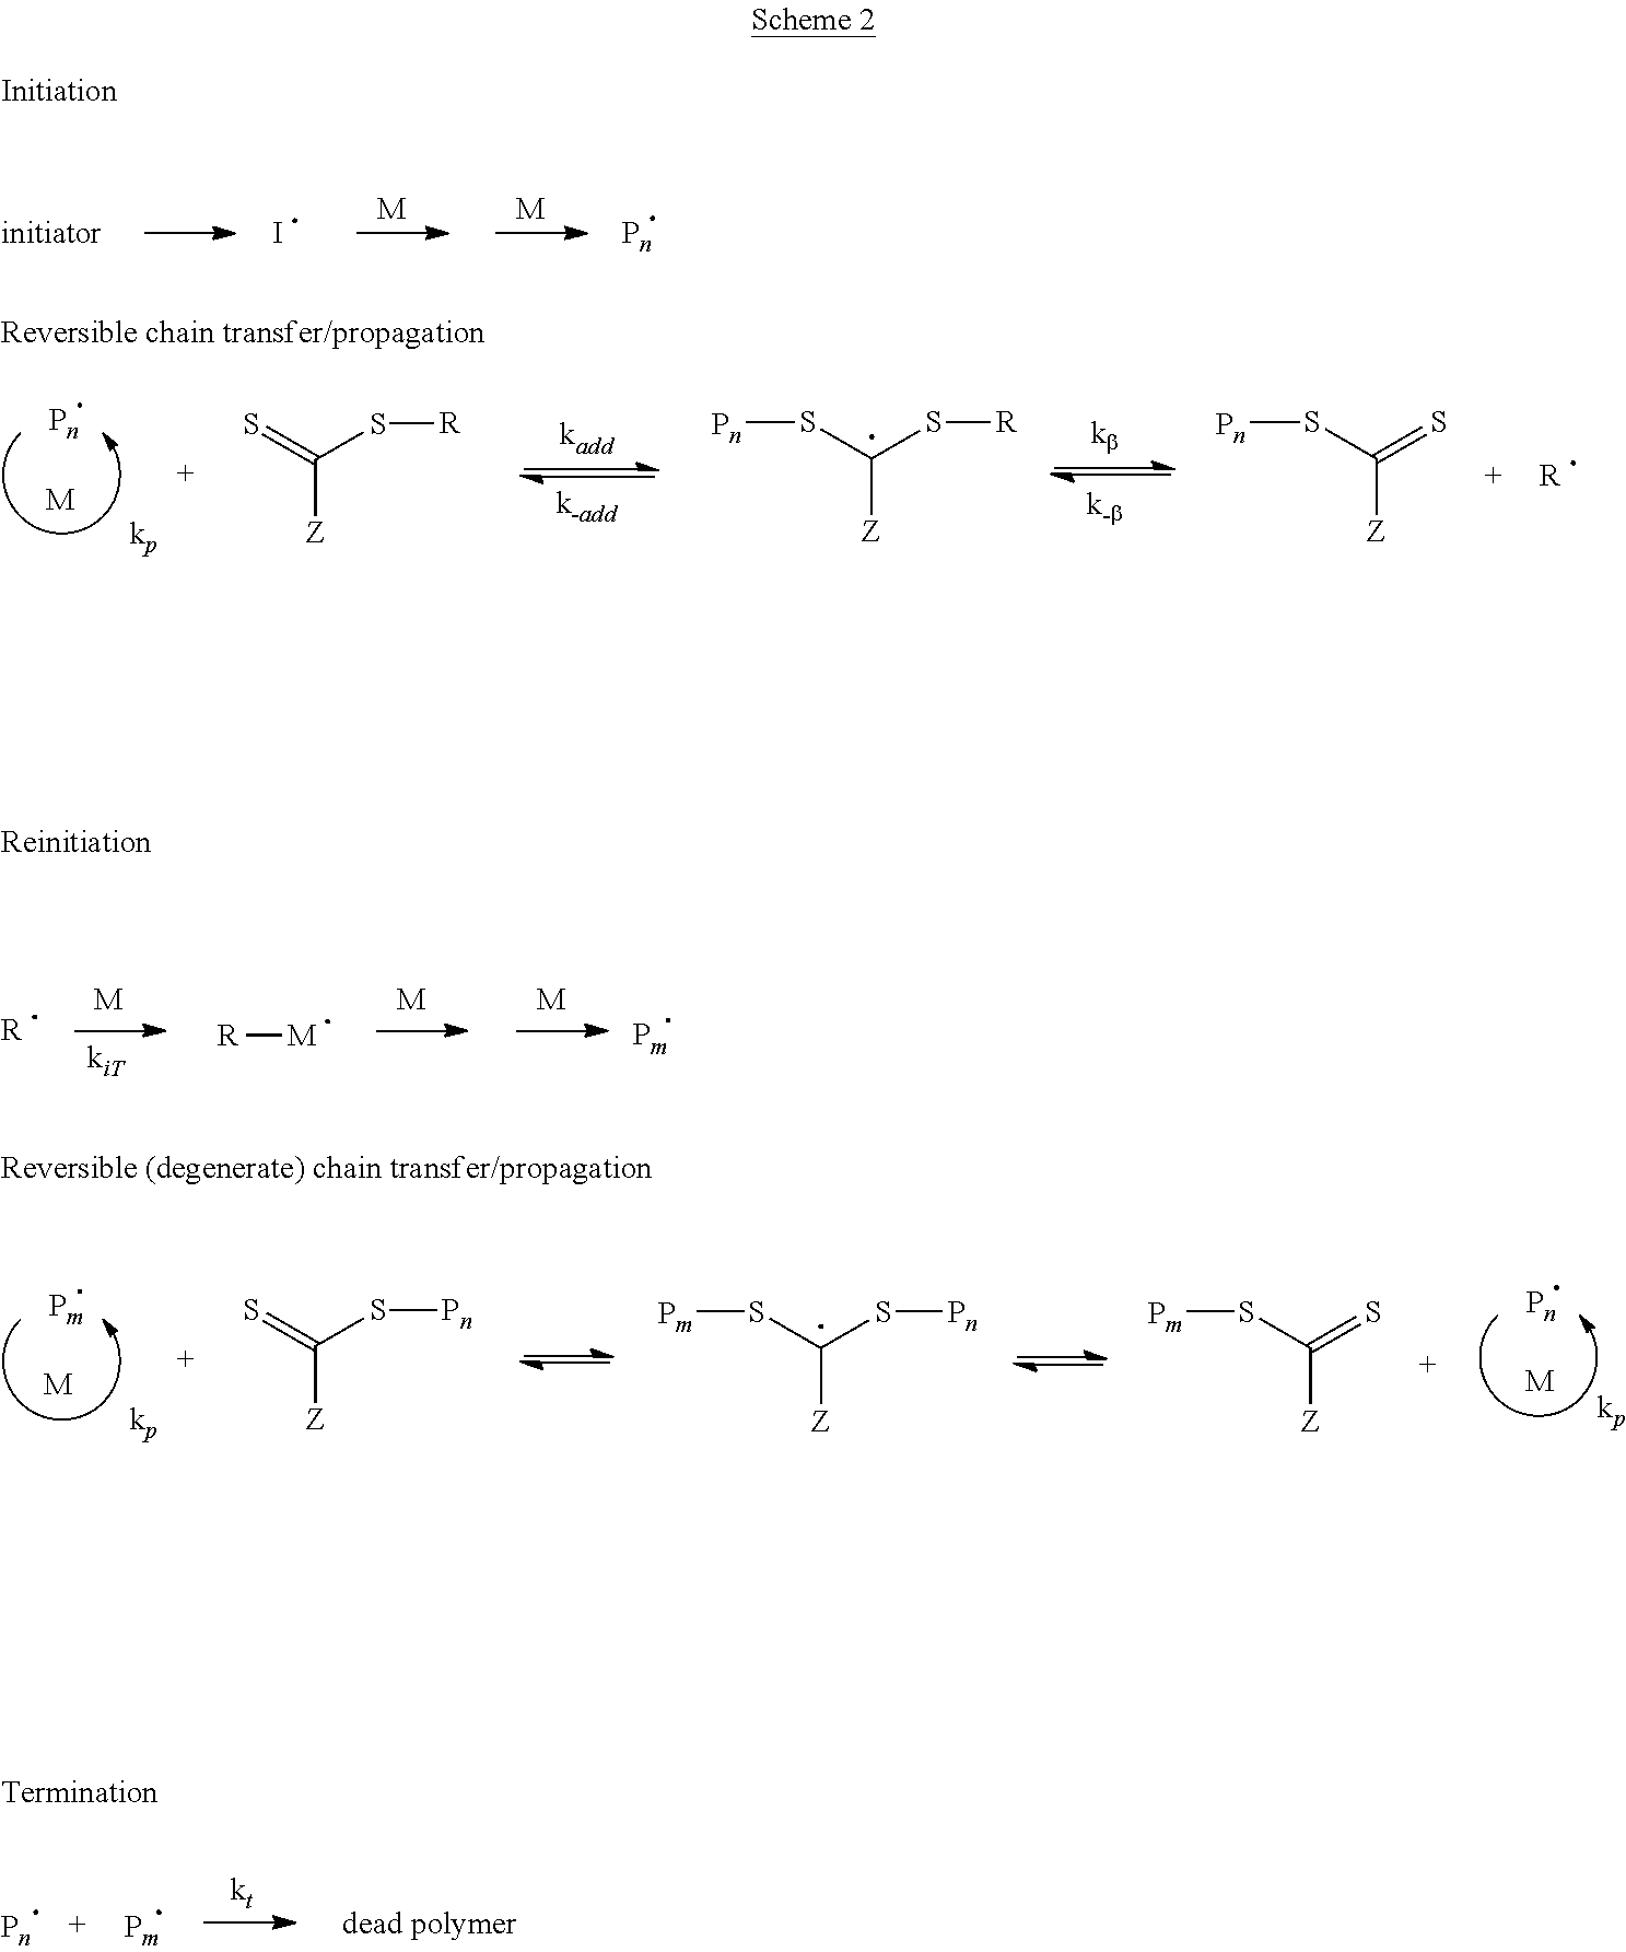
I.[M].[M].[M].[kiT].[R].[R][M].[M].[M].[kt].C([Z])(=S)S[R].[M].C([Z])(S[Pn])S[R].C([Z])(S[Pn])=S.[R].C([Z])(=S)S[Pn].[M].C([Z])(S[Pm])S[Pn].C([Z])(S[Pm])=S.[M]
